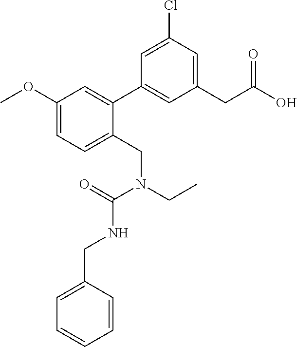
C1=C(Cl)C=C(CC(O)=O)C=C1C1=CC(OC)=CC=C1CN(CC)C(NCC1=CC=CC=C1)=O
